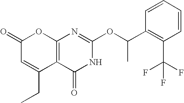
C12=C(C(=O)NC(OC(C3=C(C(F)(F)F)C=CC=C3)C)=N1)C(CC)=CC(=O)O2
